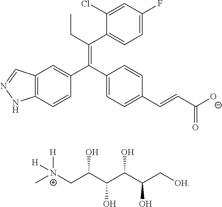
C1=C(F)C=C(Cl)C(C(CC)=C(C2=CC=C(C=CC([O-])=O)C=C2)C2=CC3=C(C=C2)NN=C3)=C1.C[N+](CC(C(C(C(C[OH])O)O)O)O)([H])[H]
